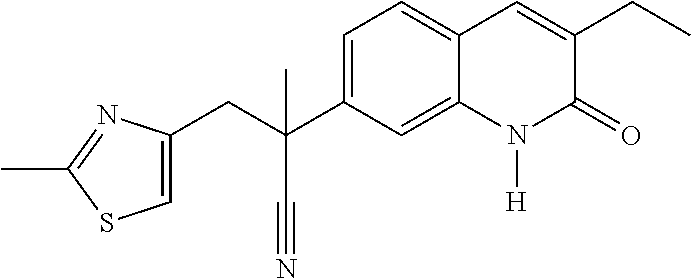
C(C1=CSC(C)=N1)C(C#N)(C1=CC=C2C(=C1)N([H])C(=O)C(CC)=C2)C
